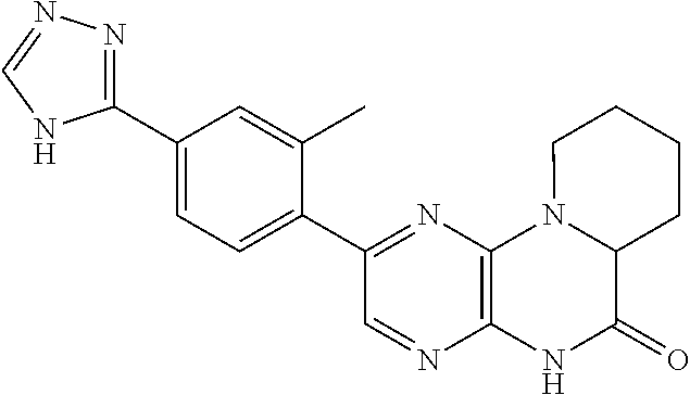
C1(C2=NN=CN2)=CC=C(C2=NC3=C(N=C2)NC(=O)C2N3CCCC2)C(C)=C1
